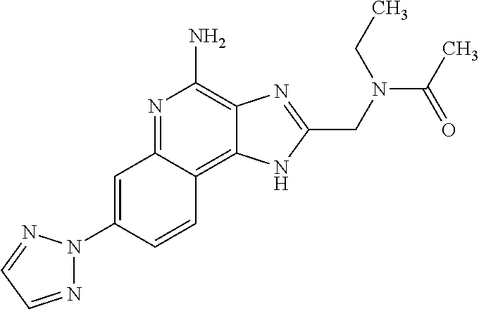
C1=C(N2N=CC=N2)C=CC2=C3C(=C(N)N=C12)N=C(CN(CC)C(C)=O)N3
